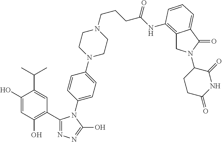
C1(O)=CC(O)=C(C2=NN=C(O)N2C2=CC=C(N3CCN(CCCC(NC4=C5CN(C6CCC(=O)NC6=O)C(=O)C5=CC=C4)=O)CC3)C=C2)C=C1C(C)C
